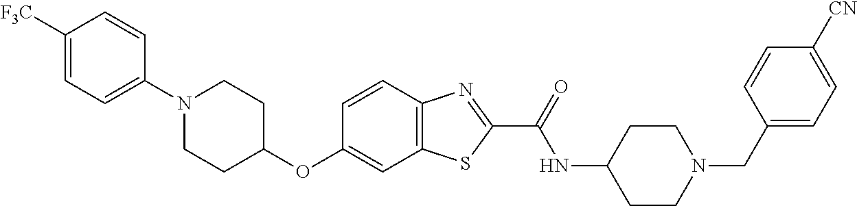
C1([F3C])=CC=C(N2CCC(OC3=CC4=C(C=C3)N=C(C(=O)NC3CCN(CC5=CC=C([CN])C=C5)CC3)S4)CC2)C=C1
